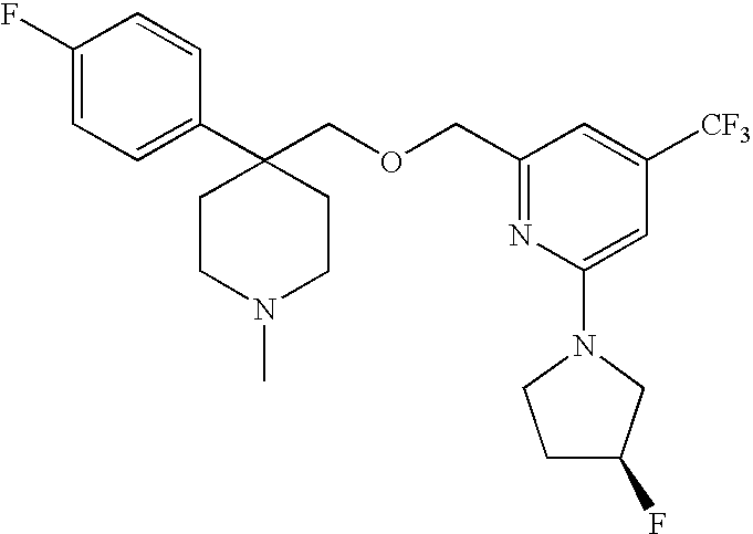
C1=C(F)C=CC(C2(COCC3=NC(N4CCC(F)C4)=CC([CF3])=C3)CCN(C)CC2)=C1
